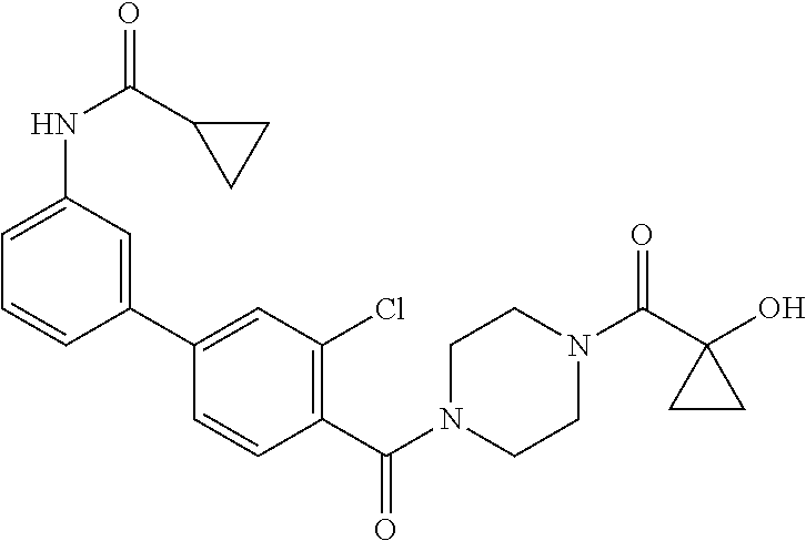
OC1(C(N2CCN(C(=O)C3=C(Cl)C=C(C4=CC(NC(C5CC5)=O)=CC=C4)C=C3)CC2)=O)CC1
